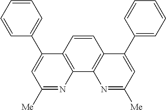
C1=CC=CC(C2=CC([Me])=NC3=C2C=CC2=C3N=C([Me])C=C2C2=CC=CC=C2)=C1
